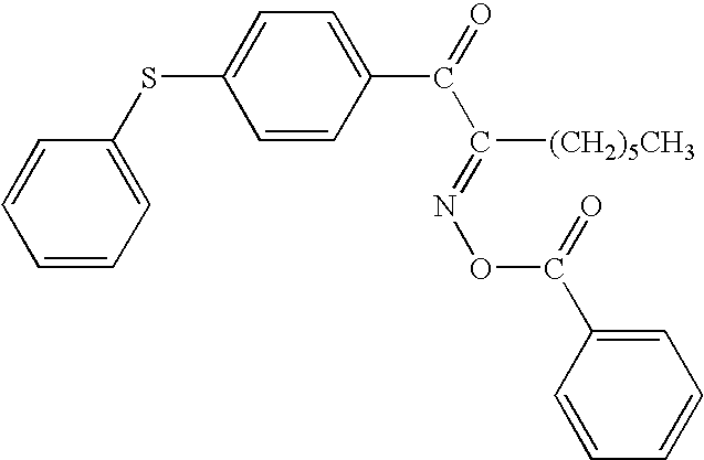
C1=C(SC2=CC=C(C(=O)C(=NOC(=O)C3=CC=CC=C3)[(CH2)5CH3])C=C2)C=CC=C1
